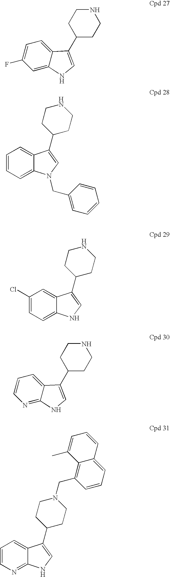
C1=C2C(=CC=C1F)C(C1CCNCC1)=CN2.C1=CC=C2C(=C1)C(C1CCNCC1)=CN2CC1=CC=CC=C1.C1(Cl)=CC=C2C(=C1)C(C1CCNCC1)=CN2.N1=C2C(=CC=C1)C(C1CCNCC1)=CN2.C1=CN=C2C(=C1)C(C1CCN(CC3=C4C(=CC=C3)C=CC=C4C)CC1)=CN2
